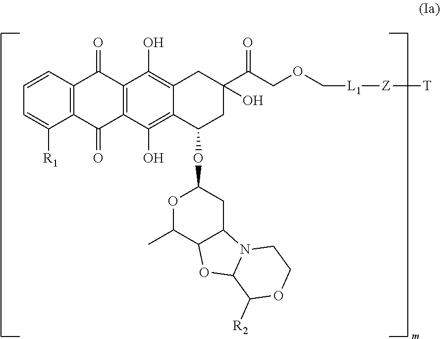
C12=C(C(O)=C3C(=C1O)CC(C(COC[L1][Z][T])=O)(O)CC3OC1OC(C)C3C(C1)N1C(O3)C([R2])OCC1)C(=O)C1=C(C2=O)C=CC=C1[R1]
